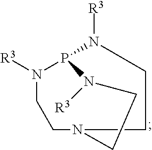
[R3]N1P2N([R3])CCN(CC1)CCN2[R3]
